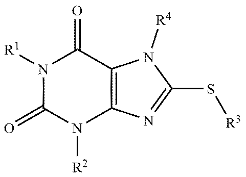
N1([R1])C(=O)N([R2])C2=C(C1=O)N([R4])C(S[R3])=N2
